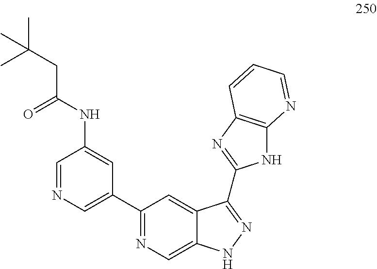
C1(C2=CN=CC(NC(=O)CC(C)(C)C)=C2)=NC=C2C(=C1)C(C1=NC3=C(N1)N=CC=C3)=NN2
